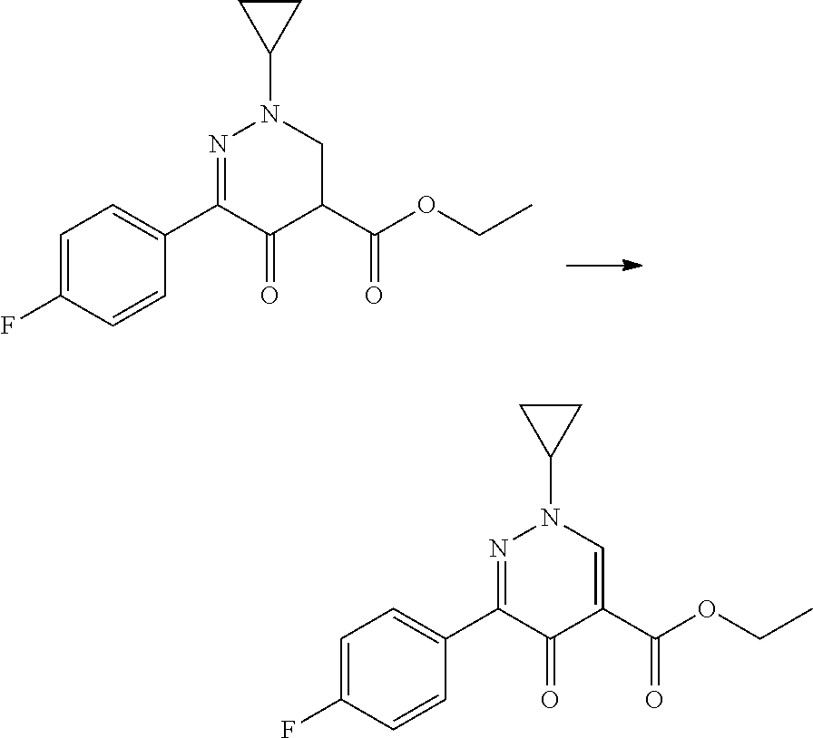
C1=C(F)C=CC(C2=NN(C3CC3)CC(C(=O)OCC)C2=O)=C1.C1=C(F)C=CC(C2=NN(C3CC3)C=C(C(=O)OCC)C2=O)=C1
